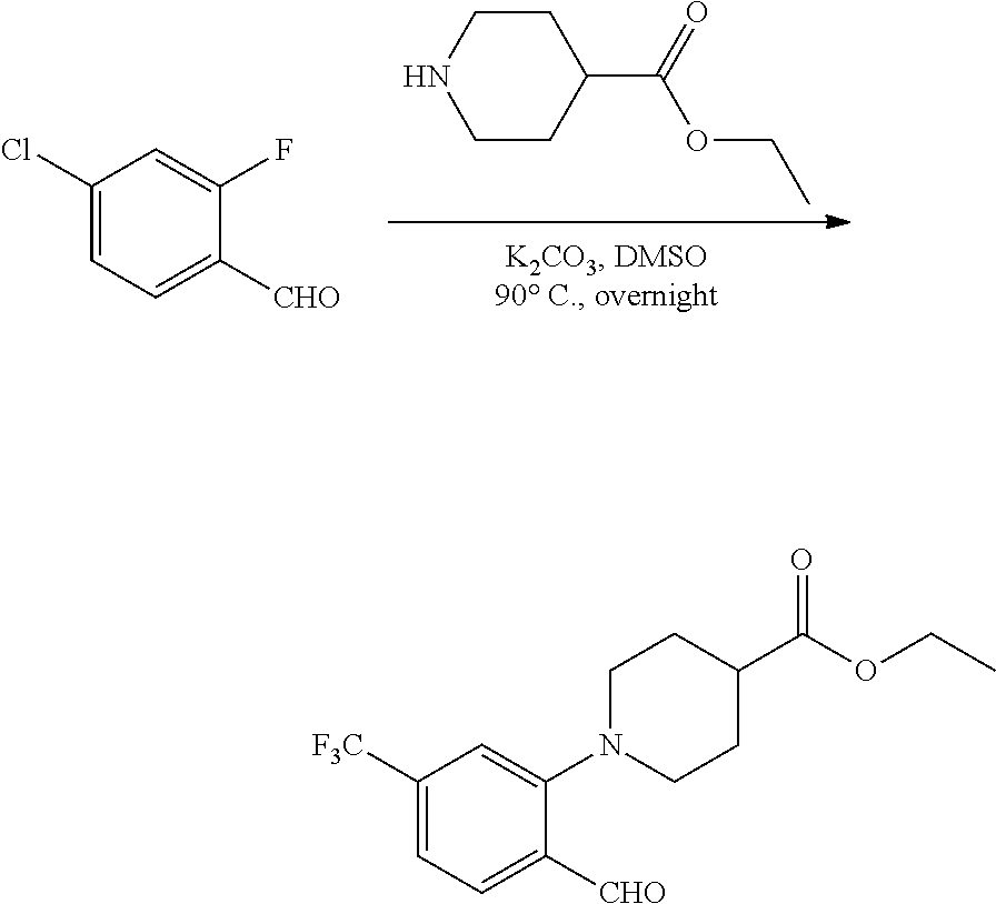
N1CCC(C(OCC)=O)CC1.C1(Cl)=CC=C([CHO])C(F)=C1.C1([F3C])=CC=C([CHO])C(N2CCC(C(OCC)=O)CC2)=C1
